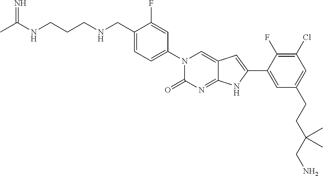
CC(NCCCNCC1=CC=C(N2C(=O)N=C3C(=C2)C=C(C2=CC(CCC(CN)(C)C)=CC(Cl)=C2F)N3)C=C1F)=N
